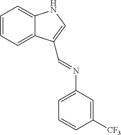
C1=CC=C2C(=C1)NC=C2C=NC1=CC=CC([CF3])=C1
